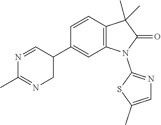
C1(C2C=NC(C)=NC2)=CC2=C(C=C1)C(C)(C)C(=O)N2C1=NC=C(C)S1
